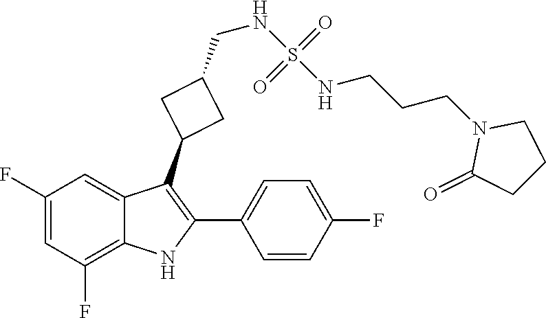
C1(F)=CC(F)=C2C(=C1)C(C1CC(CNS(=O)(=O)NCCCN3C(=O)CCC3)C1)=C(C1=CC=C(F)C=C1)N2
